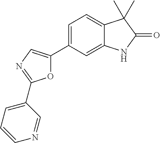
O1C(C2=CC=C3C(=C2)NC(=O)C3(C)C)=CN=C1C1=CC=CN=C1
